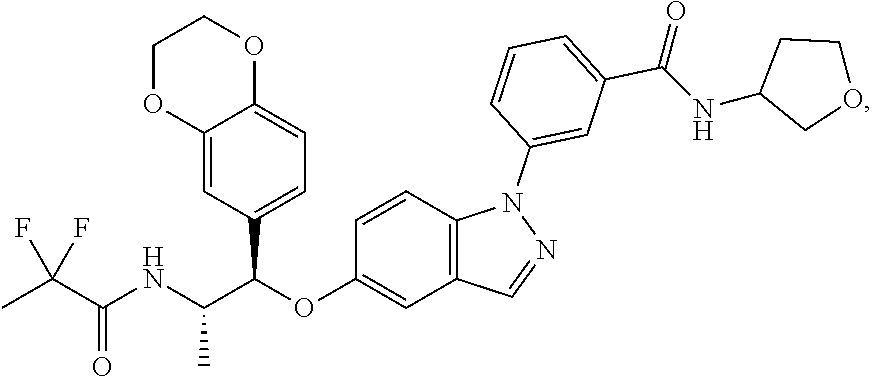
CC(C(NC(C(C1=CC=C2C(=C1)OCCO2)OC1=CC2=C(N(C3=CC(C(=O)NC4COCC4)=CC=C3)N=C2)C=C1)C)=O)(F)F
